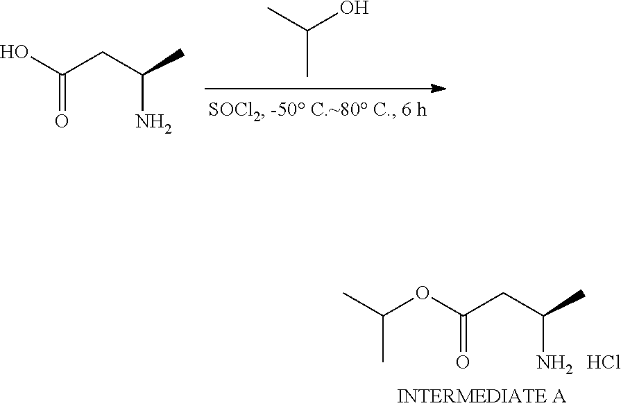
CC(O)C.OC(CC(C)N)=O.CC(OC(CC(C)N)=O)C.Cl
